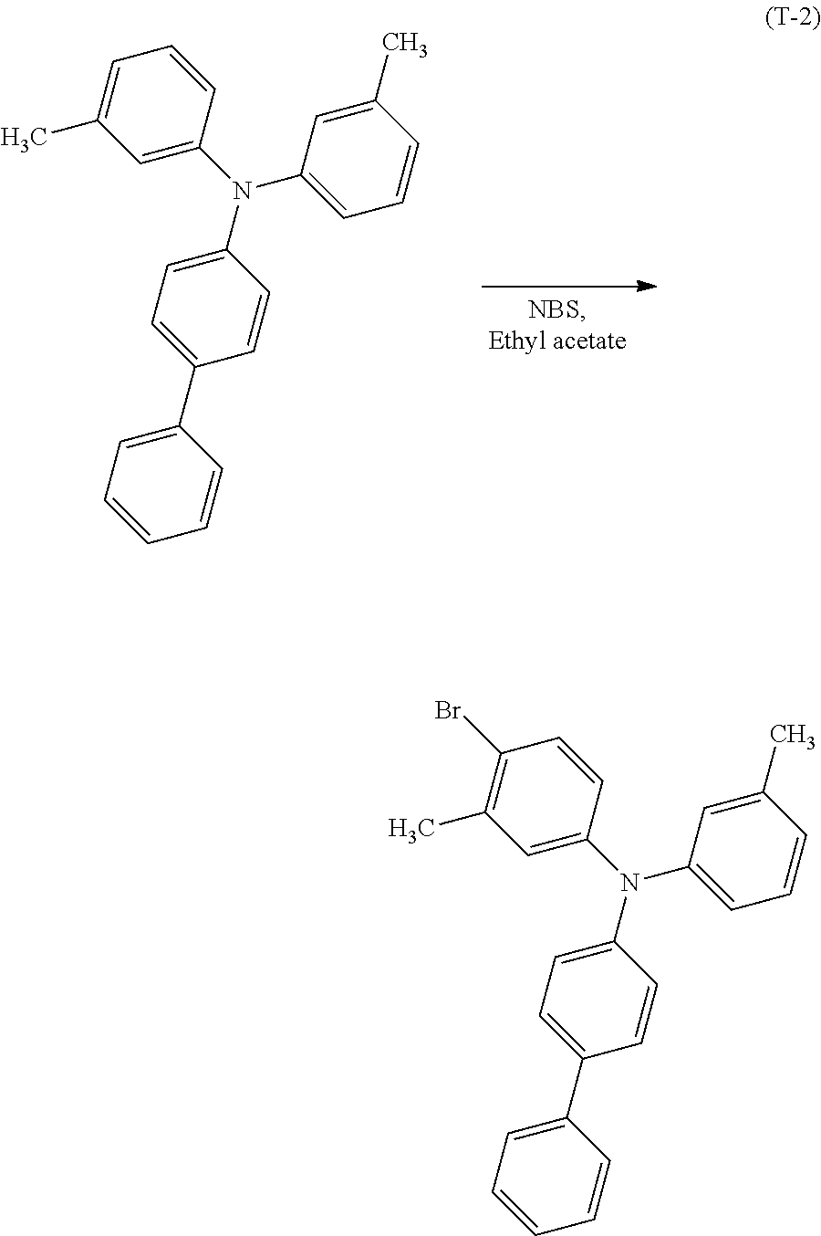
C1=C(N(C2=CC=CC(C)=C2)C2=CC=C(C3=CC=CC=C3)C=C2)C=CC=C1C.C1=C(N(C2=CC=CC(C)=C2)C2=CC=C(C3=CC=CC=C3)C=C2)C=CC(Br)=C1C
